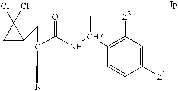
C(C(N[CH*](C)C1=C([Z2])C=C([Z1])C=C1)=O)(C#N)CC1C(Cl)(Cl)C1
